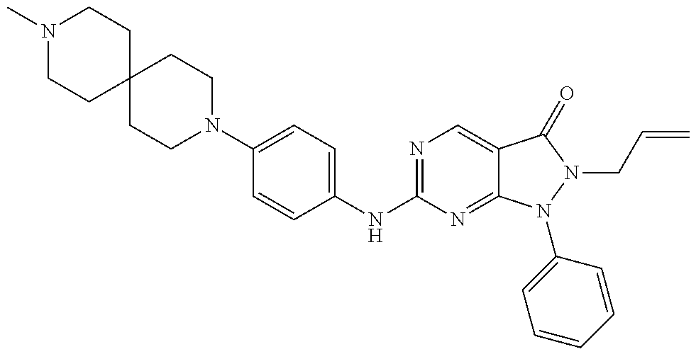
N1(C)CCC2(CC1)CCN(C1=CC=C(NC3=NC=C4C(=N3)N(C3=CC=CC=C3)N(CC=C)C4=O)C=C1)CC2
